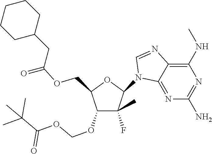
C1(N2C3=NC(N)=NC(NC)=C3N=C2)C(F)(C)C(OCOC(=O)C(C)(C)C)C(COC(=O)CC2CCCCC2)O1
